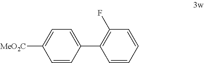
C1=C(C2=C(F)C=CC=C2)C=CC([MeO2C])=C1
